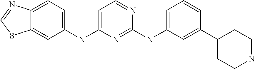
C12=CC(NC3=CC=NC(NC4=CC=CC(C5CCNCC5)=C4)=N3)=CC=C1N=CS2
